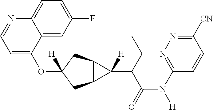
O(C1([H])CC2C(C1)C2(C(C(N([H])C1=NN=C([CN])C=C1)=O)CC)[H])C1=CC=NC2=CC=C(F)C=C12
